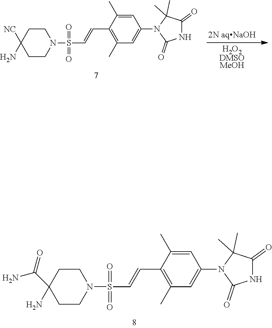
C(C1(N)CCN(S(=O)(=O)C=CC2=C(C)C=C(N3C(=O)NC(=O)C3(C)C)C=C2C)CC1)(=O)N.[H2O2DMSOMeOH].[2N aqNaOH].[NC]C1(N)CCN(S(=O)(=O)C=CC2=C(C)C=C(N3C(=O)NC(=O)C3(C)C)C=C2C)CC1
